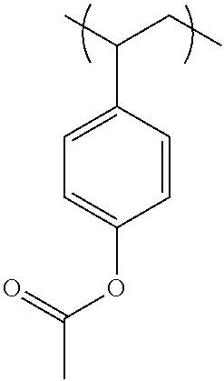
C1=C(C(C)CC)C=CC(OC(C)=O)=C1
